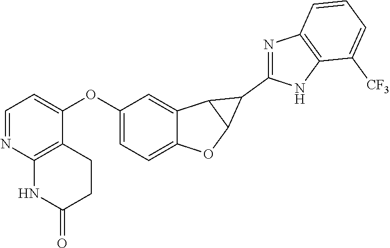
C1(OC2=CC=NC3=C2CCC(=O)N3)=CC=C2C(=C1)C1C(O2)C1C1=NC2=C(N1)C([CF3])=CC=C2
